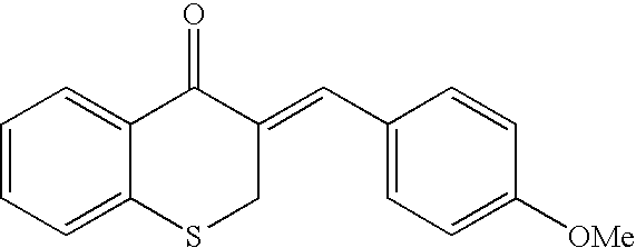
C1=CC=C2C(=C1)C(=O)C(=CC1=CC=C([OMe])C=C1)CS2
